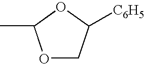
O1C(C)OCC1[C6H5]
